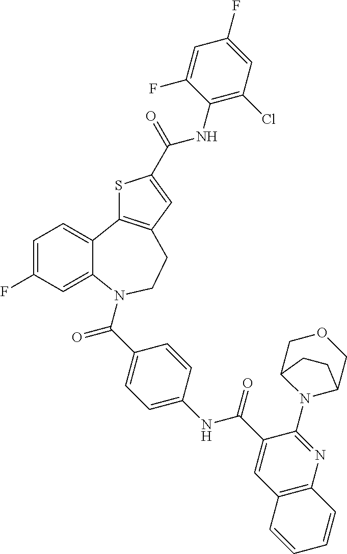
C1=C(F)C=C2C(=C1)C1=C(CCN2C(C2=CC=C(NC(C3=CC4=C(N=C3N3C5COCC3CC5)C=CC=C4)=O)C=C2)=O)C=C(C(NC2=C(Cl)C=C(F)C=C2F)=O)S1
